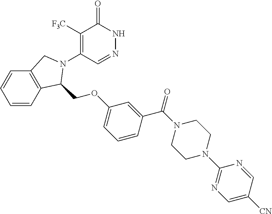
C1([F3C])=C(N2C(COC3=CC=CC(C(=O)N4CCN(C5=NC=C([CN])C=N5)CC4)=C3)C3=C(C=CC=C3)C2)C=NNC1=O
